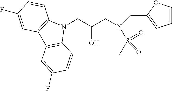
N1(CC(CN(S(C)(=O)=O)CC2=CC=CO2)O)C2=C(C3=C1C=CC(F)=C3)C=C(F)C=C2
